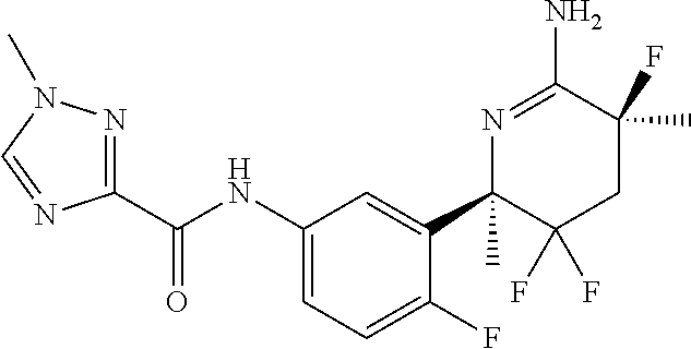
C1(C(NC2=CC=C(F)C(C3(C)C(F)(F)CC(C)(F)C(N)=N3)=C2)=O)=NN(C)C=N1
